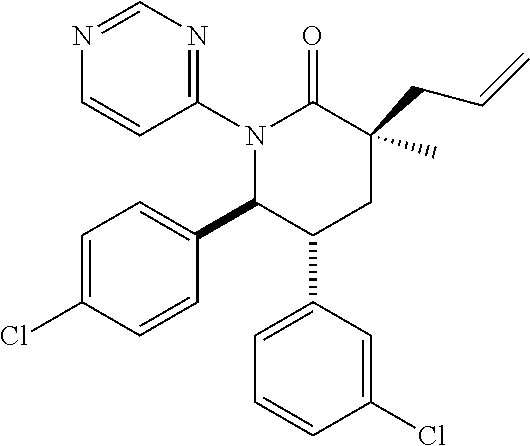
N1(C2=NC=NC=C2)C(C2=CC=C(Cl)C=C2)C(C2=CC=CC(Cl)=C2)CC(CC=C)(C)C1=O
